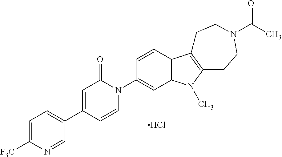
C1=C([F3C])N=CC(C2=CC(=O)N(C3=CC4=C(C=C3)C3=C(N4C)CCN(C(C)=O)CC3)C=C2)=C1.Cl
